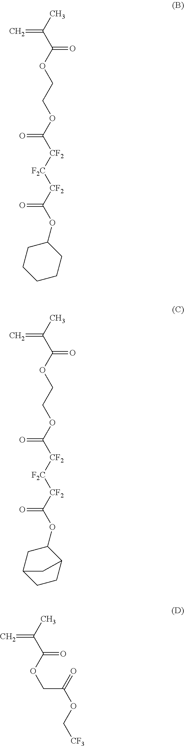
O(C(C(C)=C)=O)CCOC([CF2][F2C][CF2]C(OC1CCCCC1)=O)=O.O(C(C(C)=C)=O)CCOC([CF2][F2C][CF2]C(OC1CC2CCC1C2)=O)=O.O(C(C(C)=C)=O)CC(OC[CF3])=O
